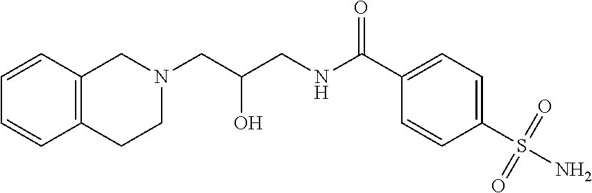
C1(C(NCC(CN2CCC3=C(C2)C=CC=C3)O)=O)=CC=C(S(N)(=O)=O)C=C1
